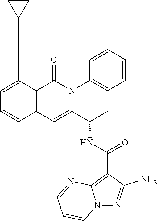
C1=C(C#CC2CC2)C2=C(C=C1)C=C(C(C)NC(C1=C3N(N=C1N)C=CC=N3)=O)N(C1=CC=CC=C1)C2=O
